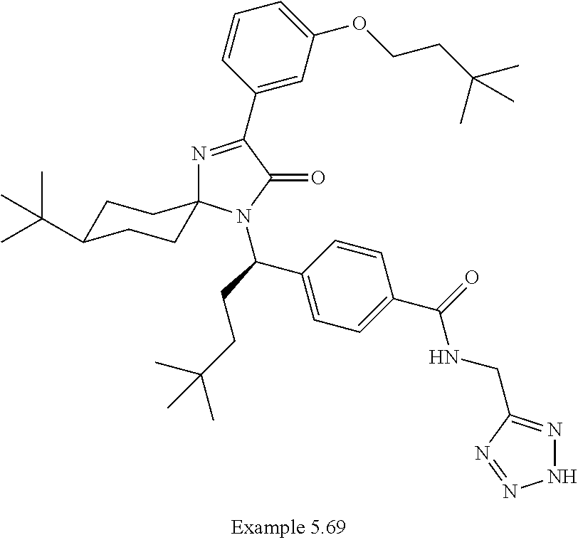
C1(C2=NC3(N(C(CCC(C)(C)C)C4=CC=C(C(NCC5=NNN=N5)=O)C=C4)C2=O)CCC(C(C)(C)C)CC3)=CC(OCCC(C)(C)C)=CC=C1
